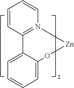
C1=CC2=N(C=C1)[Zn]OC1=CC=CC=C21
